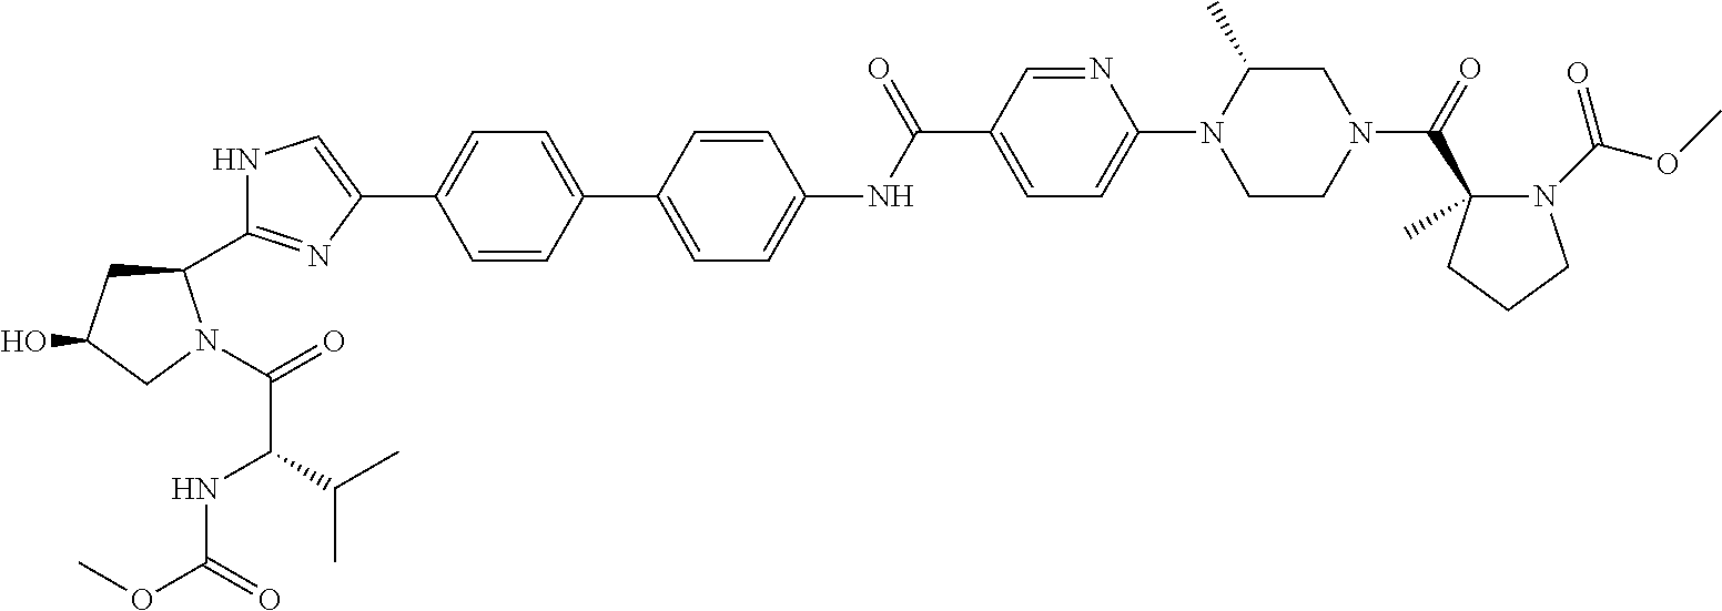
N1C(C2CC(O)CN2C(=O)C(C(C)C)NC(OC)=O)=NC(C2=CC=C(C3=CC=C(NC(C4=CC=C(N5CCN(C(=O)C6(C)CCCN6C(=O)OC)CC5C)N=C4)=O)C=C3)C=C2)=C1
